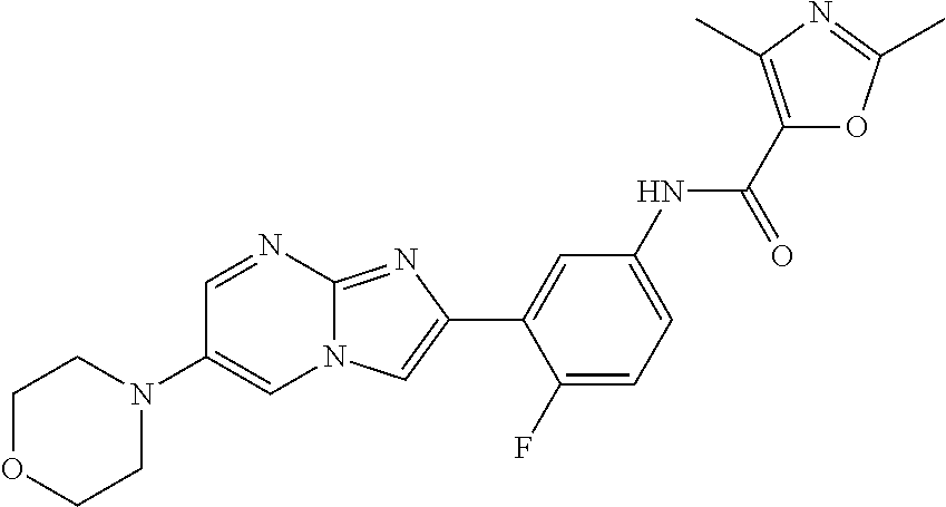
N1(C2=CN3C(=NC(C4=CC(NC(=O)C5=C(C)N=C(C)O5)=CC=C4F)=C3)N=C2)CCOCC1
